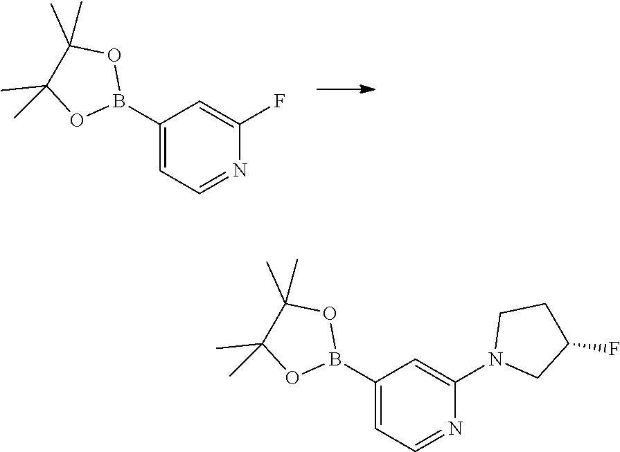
C1(B2OC(C)(C)C(C)(C)O2)=CC=NC(F)=C1.C1(B2OC(C)(C)C(C)(C)O2)=CC=NC(N2CC(F)CC2)=C1
